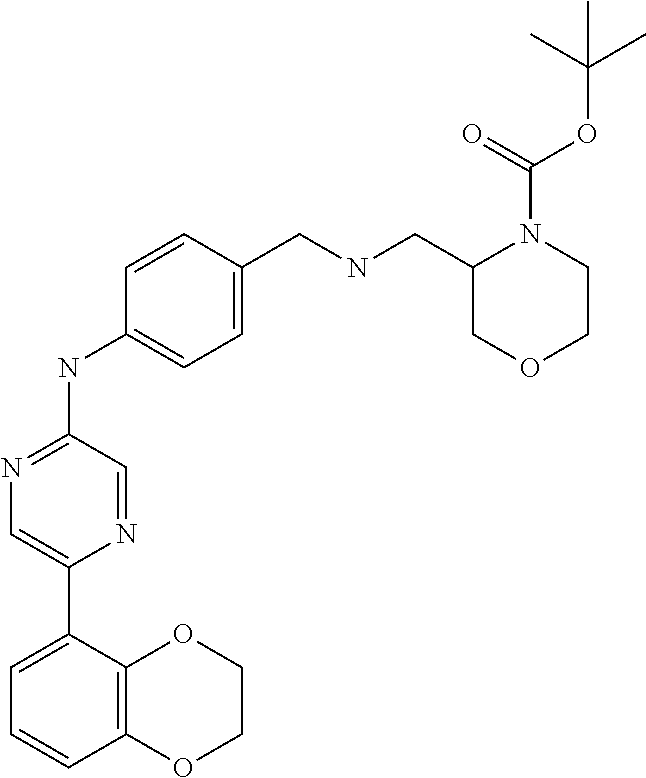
C1COC2=C(O1)C(C1=CN=C(NC3=CC=C(CNCC4COCCN4C(OC(C)(C)C)=O)C=C3)C=N1)=CC=C2
